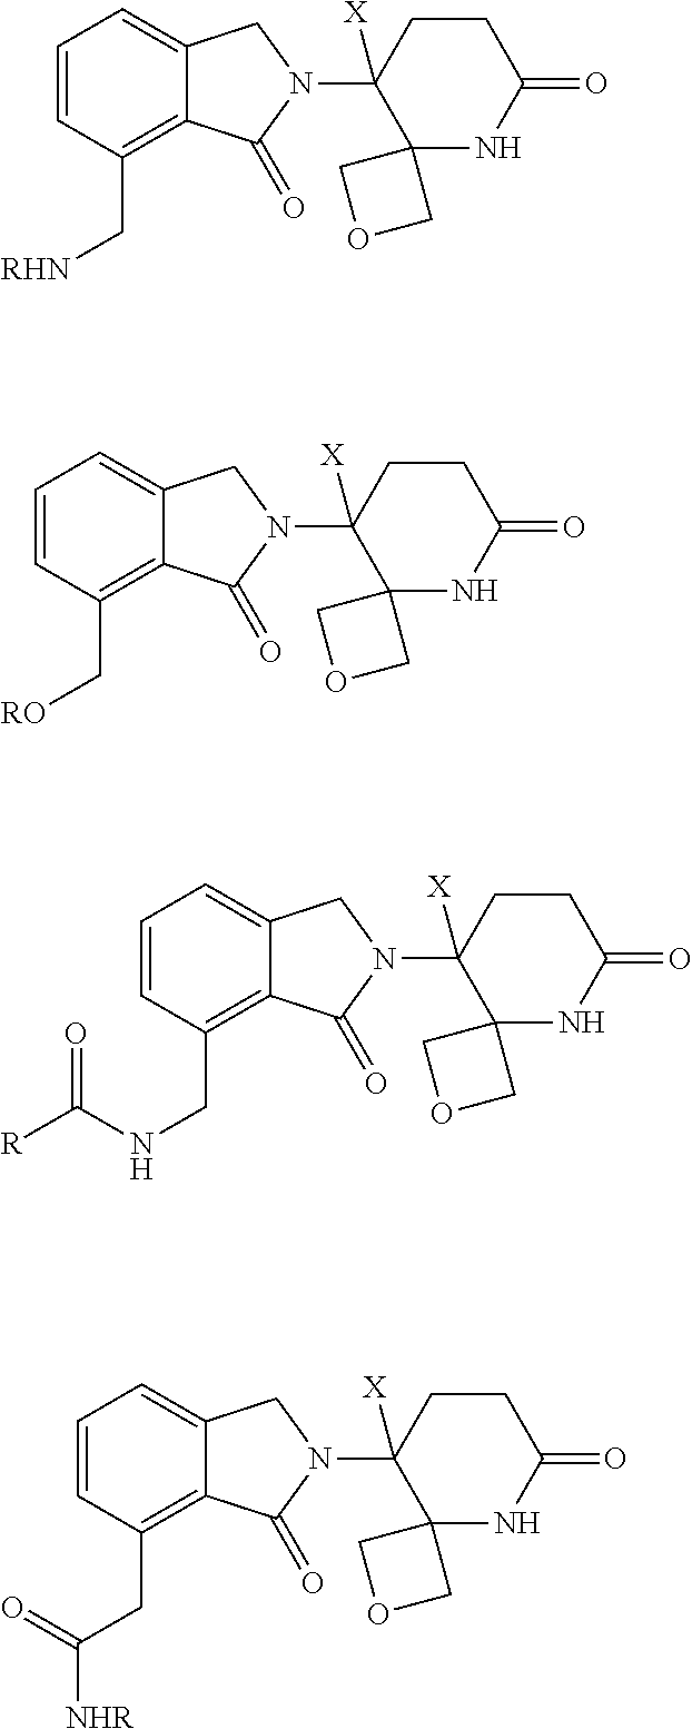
C1=CC(C[RHN])=C2C(=C1)CN(C1([X])C3(NC(=O)CC1)COC3)C2=O.C1=CC(C[RO])=C2C(=C1)CN(C1([X])C3(NC(=O)CC1)COC3)C2=O.C1=CC(CNC([R])=O)=C2C(=C1)CN(C1([X])C3(NC(=O)CC1)COC3)C2=O.C1=CC(CC([NHR])=O)=C2C(=C1)CN(C1([X])C3(NC(=O)CC1)COC3)C2=O
